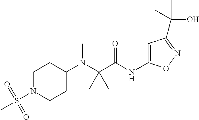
C(N(C1CCN(S(C)(=O)=O)CC1)C)(C(=O)NC1=CC(C(O)(C)C)=NO1)(C)C
